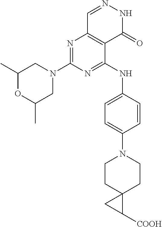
N1=C(N2CC(C)OC(C)C2)N=C(NC2=CC=C(N3CCC4(CC3)C([COOH])C4)C=C2)C2=C1C=NNC2=O
